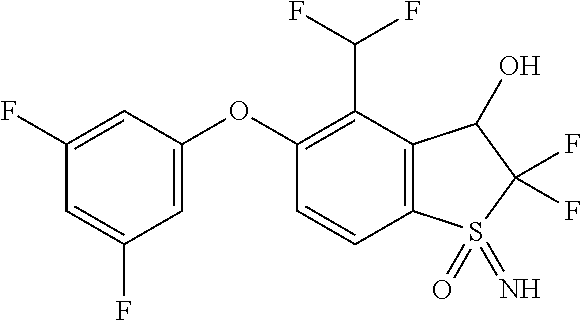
C1(F)=CC(OC2=C(C(F)F)C3=C(C=C2)S(=N)(=O)C(F)(F)C3O)=CC(F)=C1
